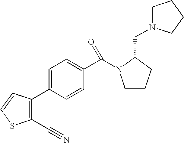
C(N1C(CN2CCCC2)CCC1)(C1=CC=C(C2=C(C#N)SC=C2)C=C1)=O
